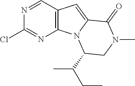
N1=CC2=C(N=C1Cl)N1C(=C2)C(=O)N(C)CC1C(C)CC
